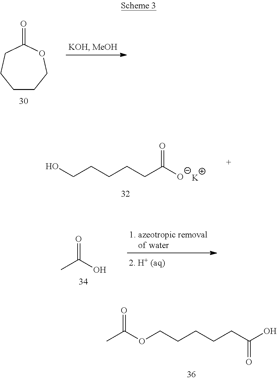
C1CCOC(=O)CC1.OCCCCCC([O-])=O.[K].CC(O)=O.CC(OCCCCCC(O)=O)=O
